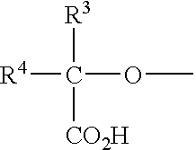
[R3]C([R4])(OC)[CO2H]
